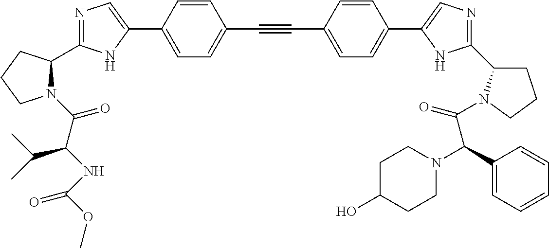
N1=C(C2N(C(C(NC(OC)=O)C(C)C)=O)CCC2)NC(C2=CC=C(C#CC3=CC=C(C4=CN=C(C5CCCN5C(=O)C(C5=CC=CC=C5)N5CCC(O)CC5)N4)C=C3)C=C2)=C1
